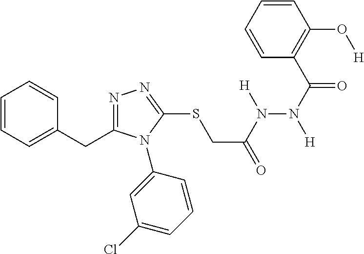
N1=C(CC2=CC=CC=C2)N(C2=CC(Cl)=CC=C2)C(SCC(=O)N([H])N([H])C(C2=C(O[H])C=CC=C2)=O)=N1
